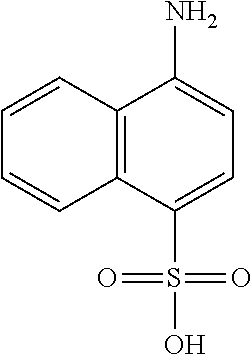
C12=C(C(S(O)(=O)=O)=CC=C1N)C=CC=C2
